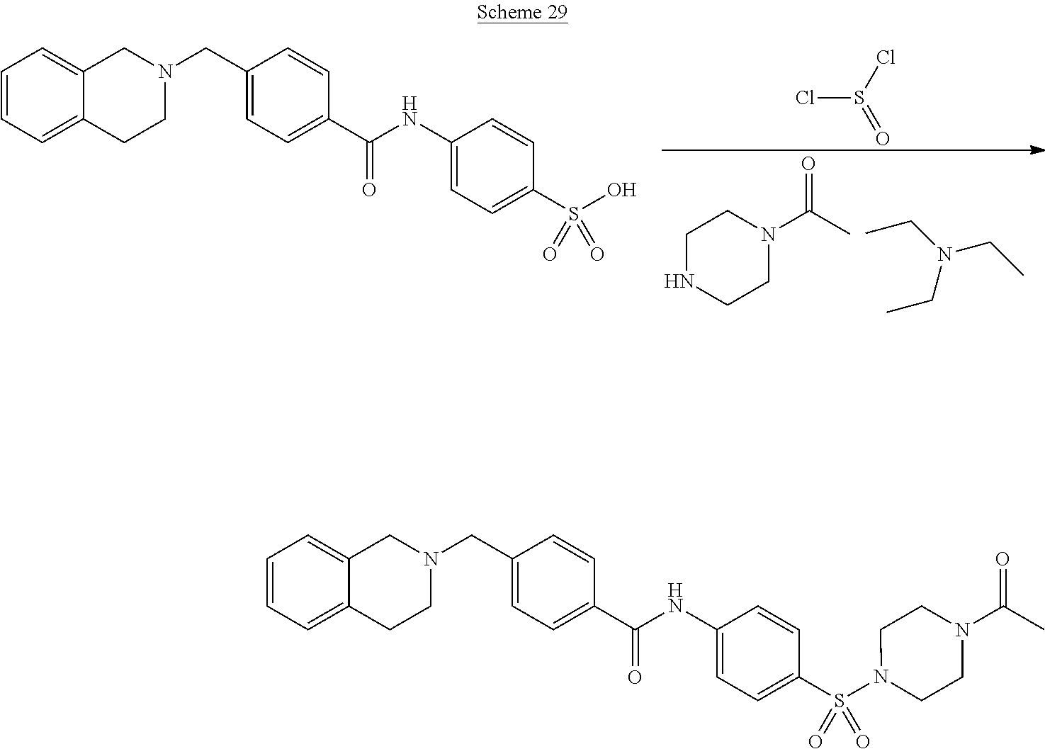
C1CNCCN1C(C)=O.CCN(CC)CC.S(Cl)(Cl)=O.C1=CC=C2C(=C1)CN(CC1=CC=C(C(=O)NC3=CC=C(S(O)(=O)=O)C=C3)C=C1)CC2.C1=CC=C2C(=C1)CN(CC1=CC=C(C(=O)NC3=CC=C(S(N4CCN(C(C)=O)CC4)(=O)=O)C=C3)C=C1)CC2
